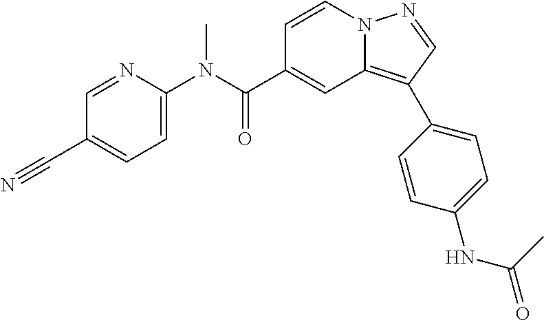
C1=CN2C(=C(C3=CC=C(NC(=O)C)C=C3)C=N2)C=C1C(N(C1=CC=C(C#N)C=N1)C)=O
